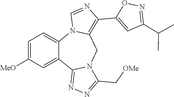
C1=C([MeO])C=C2C(=C1)N1C(=C(C3=CC(C(C)C)=NO3)N=C1)CN1C2=NN=C1C[OMe]
